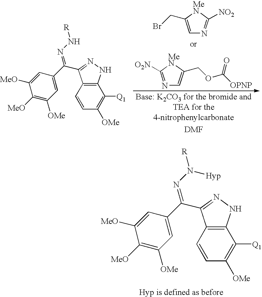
N1=C([O2N])[MeN]C(COC([OPNP])=O)=C1.C1=C(CBr)[MeN]C([NO2])=N1.C12=C(C=CC([OMe])=C1[Q1])C(C(C1=CC([OMe])=C([MeO])C([MeO])=C1)=NN[R])=NN2.C12=C(C=CC([OMe])=C1[Q1])C(C(C1=CC([OMe])=C([MeO])C([MeO])=C1)=NN([R])[Hyp])=NN2
